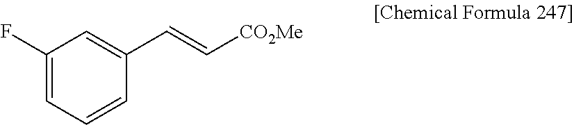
C1(F)=CC=CC(C=C[CO2Me])=C1
